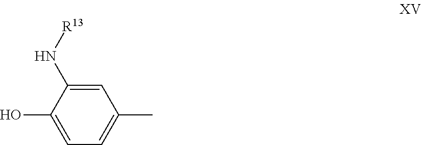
C1=C(N[R13])C(O)=CC=C1C
